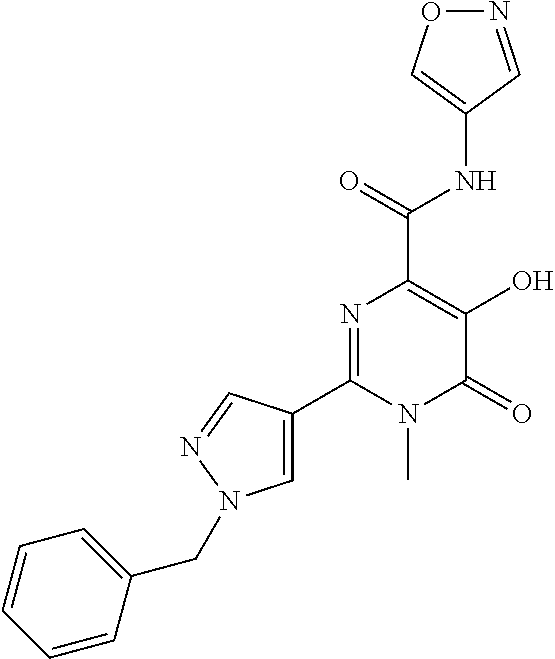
O1N=CC(NC(C2=C(O)C(=O)N(C)C(C3=CN(CC4=CC=CC=C4)N=C3)=N2)=O)=C1
